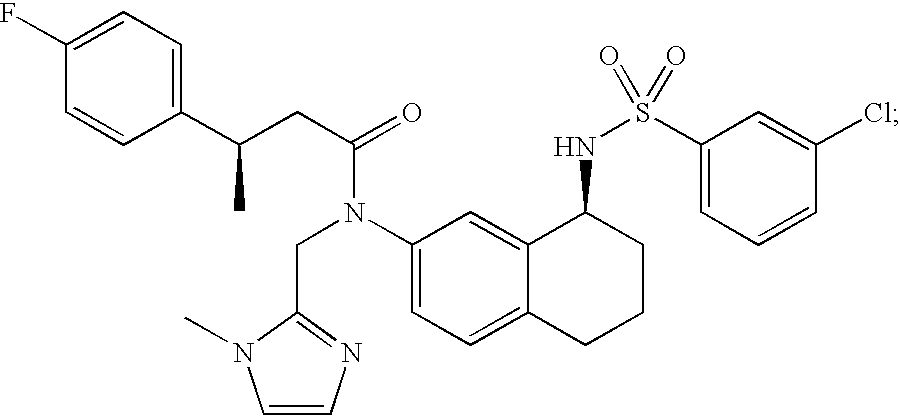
C1=CC(C(CC(=O)N(C2=CC=C3C(=C2)C(NS(=O)(C2=CC=CC(Cl)=C2)=O)CCC3)CC2=NC=CN2C)C)=CC=C1F
